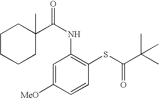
C1CCCC(C)(C(NC2=C(SC(=O)C(C)(C)C)C=CC([MeO])=C2)=O)C1
